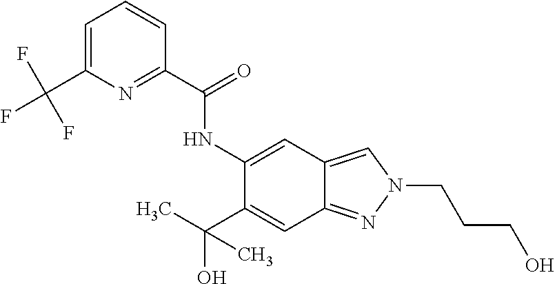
C1(NC(C2=NC(C(F)(F)F)=CC=C2)=O)=CC2=CN(CCCO)N=C2C=C1C(C)(O)C
